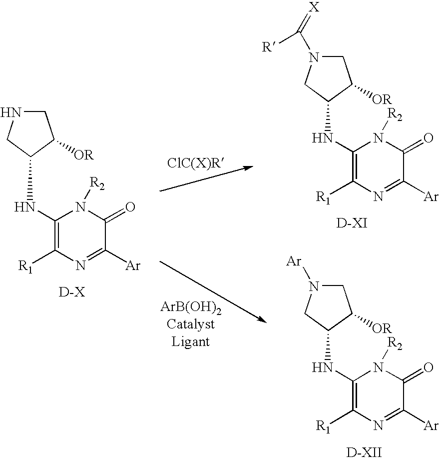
C1(NC2C([OR])CN(C([R])=[X])C2)=C([R1])N=C([Ar])C(=O)N1[R2].[D-XI].C1(NC2C([OR])CN([Ar])C2)=C([R1])N=C([Ar])C(=O)N1[R2].[D-XII].C1(NC2C([OR])CNC2)=C([R1])N=C([Ar])C(=O)N1[R2].[D-X]
